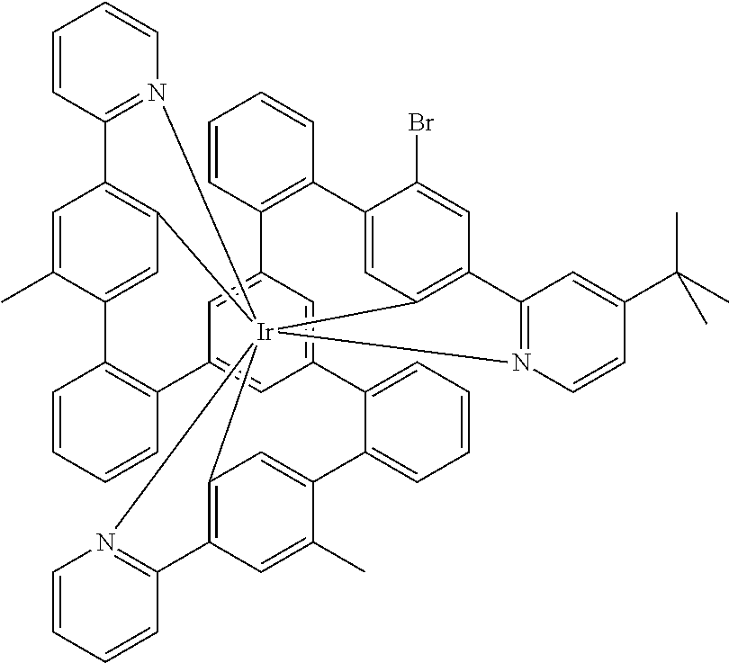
C12=C3C=C(C)C(=C1)C1=CC=CC=C1C1=CC4=CC(=C1)C1=C(C=CC=C1)C1=CC5=C(C=C1C)C1=N([Ir]256(C2=C(C=C(Br)C(=C2)C2=C4C=CC=C2)C2=N6C=CC(C(C)(C)C)=C2)N2=C3C=CC=C2)C=CC=C1
